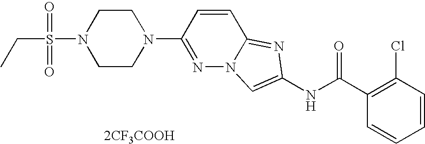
[2CF3COOH].C1=CC=CC(Cl)=C1C(NC1=CN2N=C(N3CCN(S(CC)(=O)=O)CC3)C=CC2=N1)=O
